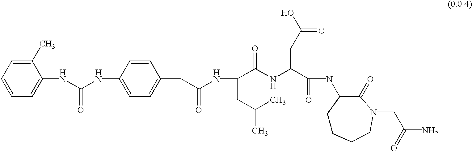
C1=CC=C(NC(NC2=CC=C(CC(NC(C(=O)NC(C(NC3CCCCN(CC(N)=O)C3=O)=O)CC(=O)O)CC(C)C)=O)C=C2)=O)C(C)=C1
